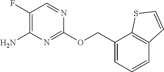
C1(OCC2=CC=CC3=C2SC=C3)=NC(N)=C(F)C=N1
